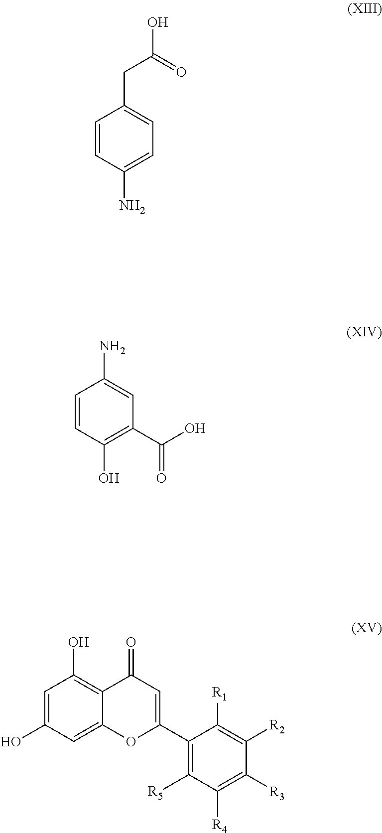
C1=CC(CC(O)=O)=CC=C1N.C1=CC(O)=C(C(O)=O)C=C1N.C1=C(O)C=C2C(=C1O)C(=O)C=C(C1=C([R5])C([R4])=C([R3])C([R2])=C1[R1])O2
